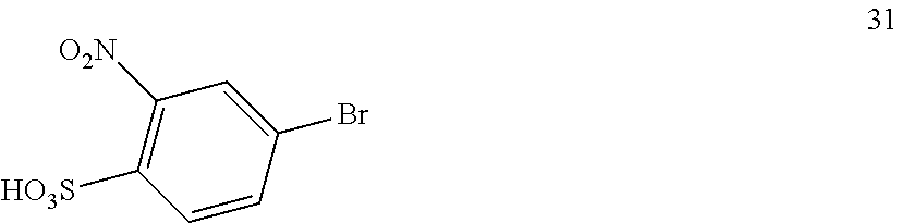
C1([O2N])=C([HO3S])C=CC(Br)=C1
